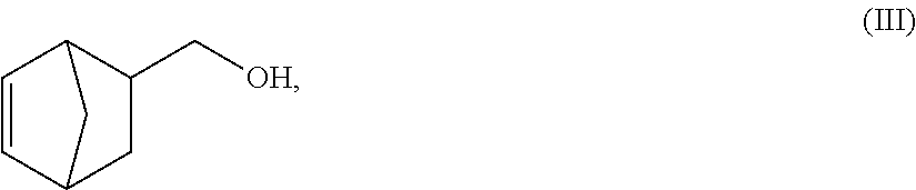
C1=CC2C(C[OH])CC1C2
